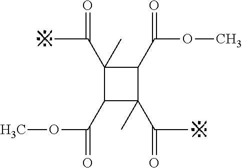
C1(C(=O)C)(C)C(C(=O)OC)C(C(=O)C)(C)C1C(=O)OC
